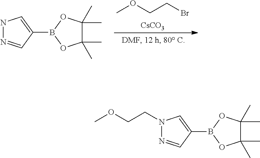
BrCCOC.[CsCO3].C1(B2OC(C)(C)C(C)(C)O2)=CNN=C1.C1(B2OC(C)(C)C(C)(C)O2)=CN(CCOC)N=C1
